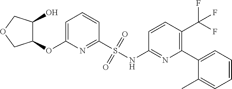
C1(OC2=CC=CC(S(NC3=NC(C4=CC=CC=C4C)=C(C(F)(F)F)C=C3)(=O)=O)=N2)C(O)COC1
